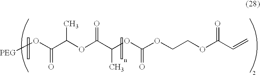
[PEG]OC(C(OC(C(OC(OCCOC(C=C)=O)=O)C)=O)C)=O
